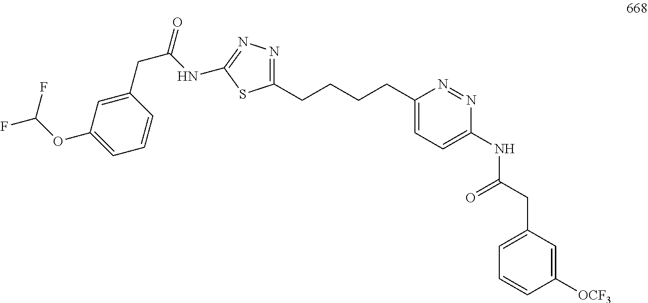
N1=C(CCCCC2=CC=C(NC(CC3=CC=CC([OCF3])=C3)=O)N=N2)SC(NC(=O)CC2=CC(OC(F)F)=CC=C2)=N1
